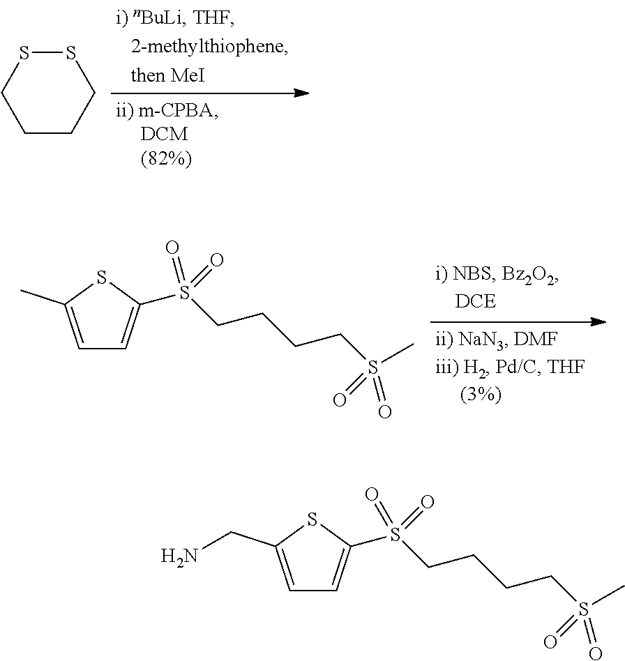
S1SCCCC1.C1=C(C)SC(S(CCCCS(C)(=O)=O)(=O)=O)=C1.C1=C(CN)SC(S(CCCCS(C)(=O)=O)(=O)=O)=C1
